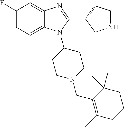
C1(F)=CC=C2C(=C1)N=C(C1CNCC1)N2C1CCN(CC2=C(C)CCCC2(C)C)CC1
